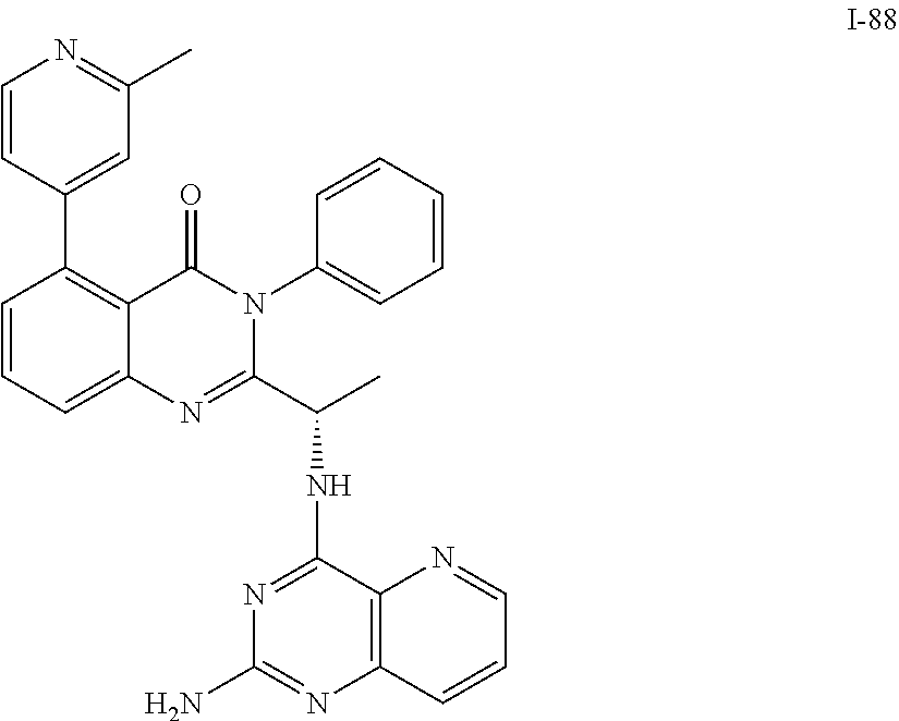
C1(C)=NC=CC(C2=C3C(=CC=C2)N=C(C(C)NC2=NC(N)=NC4=C2N=CC=C4)N(C2=CC=CC=C2)C3=O)=C1
